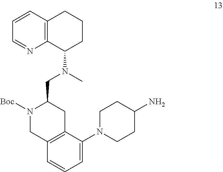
C1=CC2=C(N=C1)C(N(C)CC1N([Boc])CC3=C(C1)C(N1CCC(N)CC1)=CC=C3)CCC2
